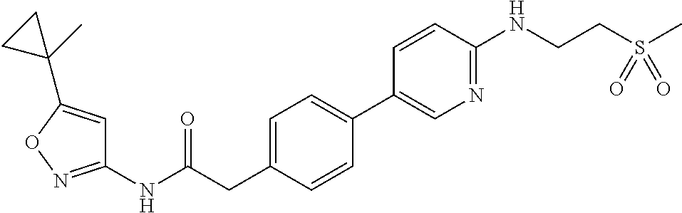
C1(NC(=O)CC2=CC=C(C3=CN=C(NCCS(C)(=O)=O)C=C3)C=C2)=NOC(C2(C)CC2)=C1
